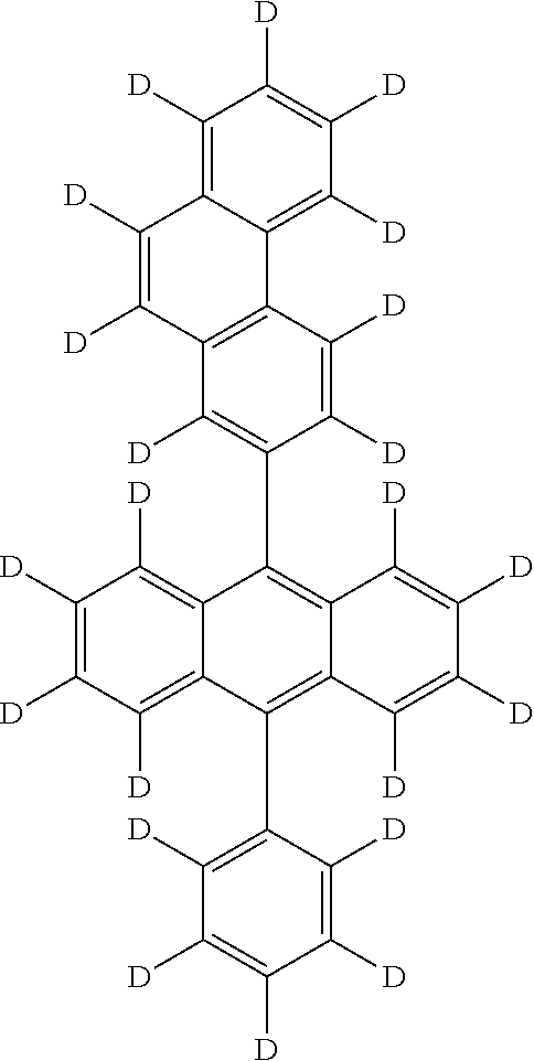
C1([D])=C(C2=C3C(=C(C4=C([D])C([D])=C([D])C([D])=C4[D])C4=C([D])C([D])=C([D])C([D])=C42)C([D])=C([D])C([D])=C3[D])C([D])=C([D])C2=C1C([D])=C([D])C1=C([D])C([D])=C([D])C([D])=C21
